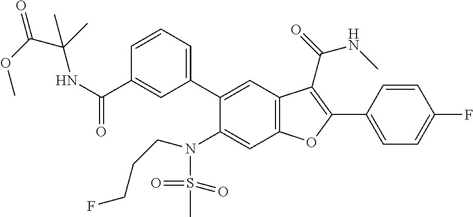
C1=CC=C(C2=CC3=C(C=C2N(S(C)(=O)=O)CCCF)OC(C2=CC=C(F)C=C2)=C3C(NC)=O)C=C1C(NC(C)(C(=O)OC)C)=O
